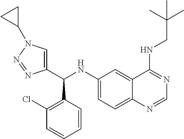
C1(C(NC2=CC=C3C(=C2)C(NCC(C)(C)C)=NC=N3)C2=C(Cl)C=CC=C2)=CN(C2CC2)N=N1
